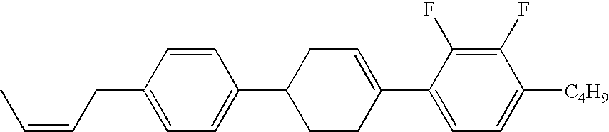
C1(F)=C(F)C(C2=CCC(C3=CC=C(CC=CC)C=C3)CC2)=CC=C1[C4H9]
